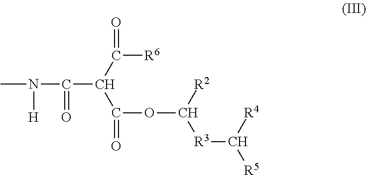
CN([H])C(C(C(=O)[R6])C(=O)OC([R3]C([R4])[R5])[R2])=O
